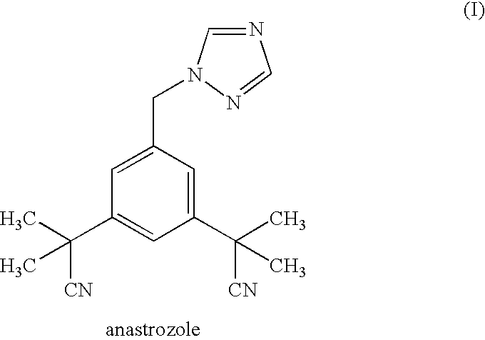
C1=C(C([CN])(C)C)C=C(CN2N=CN=C2)C=C1C([CN])(C)C
